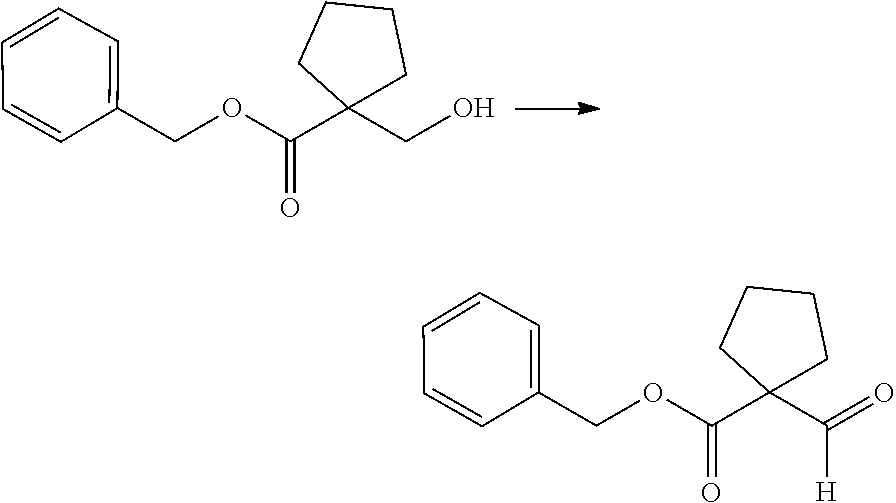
O(C(=O)C1(CO)CCCC1)CC1=CC=CC=C1.O(C(=O)C1(C(=O)[H])CCCC1)CC1=CC=CC=C1
